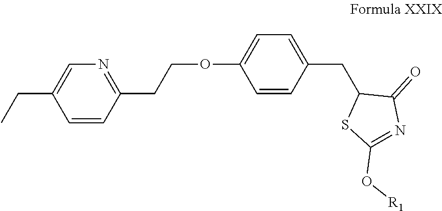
C(C1=CN=C(CCOC2=CC=C(CC3SC(O[R1])=NC3=O)C=C2)C=C1)C
